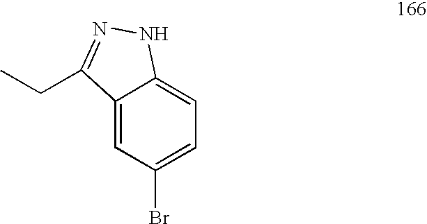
C12=CC(Br)=CC=C1NN=C2CC
